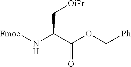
N(C(C(OC[Ph])=O)C[OiPr])[Fmoc]
